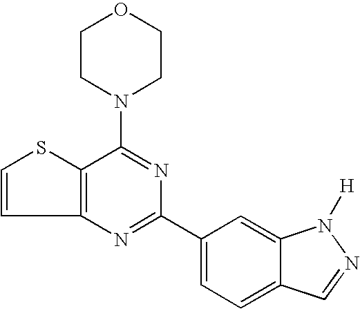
C1CN(C2=NC(C3=CC=C4C(=C3)N([H])N=C4)=NC3=C2SC=C3)CCO1
